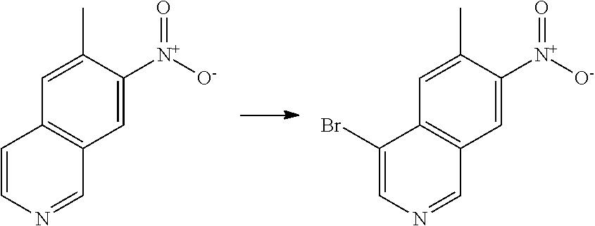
C1(Br)=CN=CC2=C1C=C(C)C([N+]([O-])=O)=C2.C1=CN=CC2=C1C=C(C)C([N+]([O-])=O)=C2
